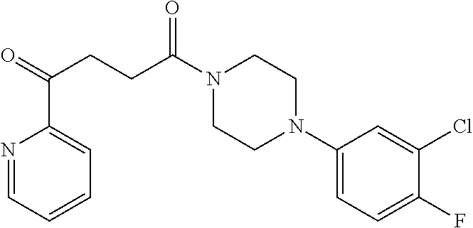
C1(N2CCN(C(CCC(=O)C3=CC=CC=N3)=O)CC2)=CC=C(F)C(Cl)=C1
